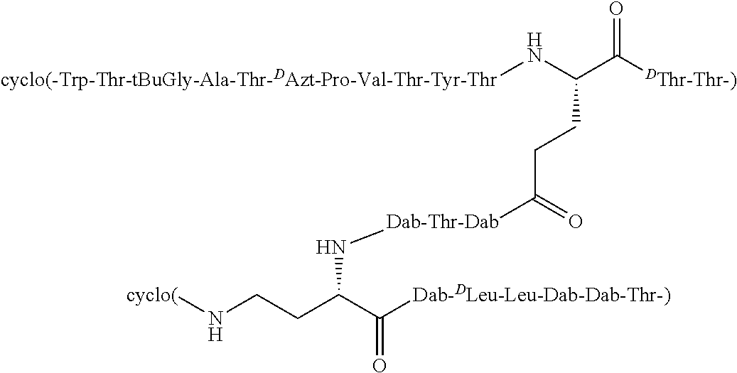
[cyclo(-Trp-Thr-tBuGly-Ala-Thr-DAzt-Pro-Val-Thr-Tyr-Thr]NC(C([DThr-Thr-)])=O)CCC([Dab-Thr-Dab]NC(CCN[cyclo(])C([Dab-DLeu-Leu-Dab-Dab-Thr-)])=O)=O
